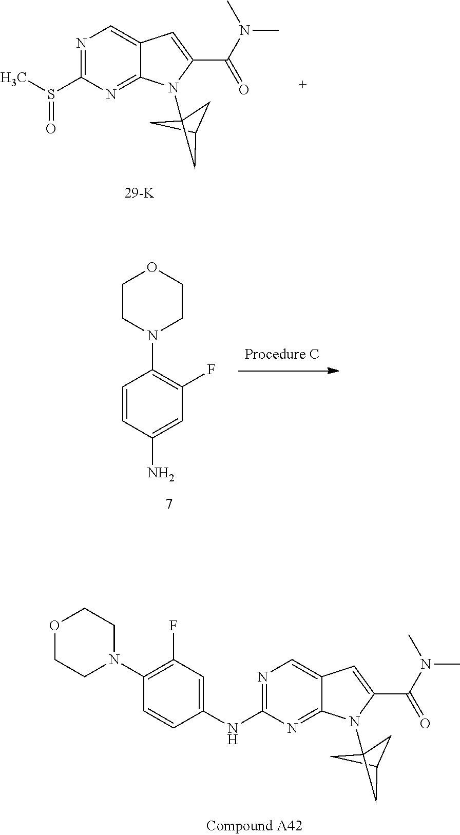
N1=C(S(C)=O)N=C2C(=C1)C=C(C(N(C)C)=O)N2C12CC(C1)C2.C1=C(NC2=NC=C3C(=N2)N(C24CC(C2)C4)C(C(N(C)C)=O)=C3)C=CC(N2CCOCC2)=C1F.C1=C(N)C=CC(N2CCOCC2)=C1F
